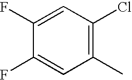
C1(F)=CC(Cl)=C(C)C=C1F
